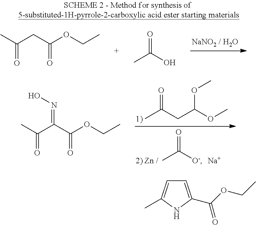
CC([O-])=O.[Na].CC(CC(OC)OC)=O.CC(C(C(OCC)=O)=NO)=O.CC(CC(OCC)=O)=O.CC(O)=O.C1=C(C(OCC)=O)NC(C)=C1
